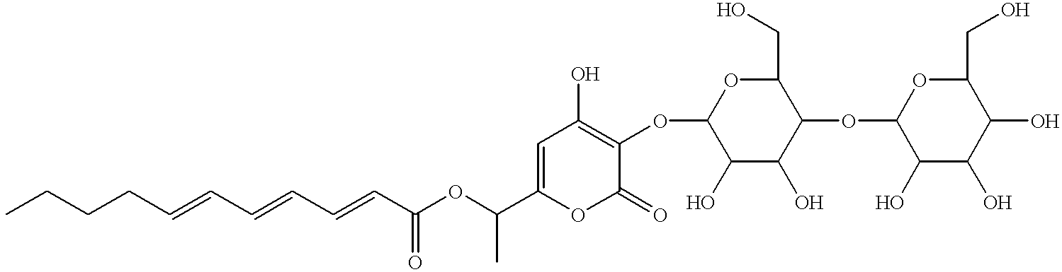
CCCCC=CC=CC=CC(OC(C1=CC(O)=C(OC2C(O)C(O)C(OC3C(O)C(O)C(O)C(CO)O3)C(CO)O2)C(=O)O1)C)=O
